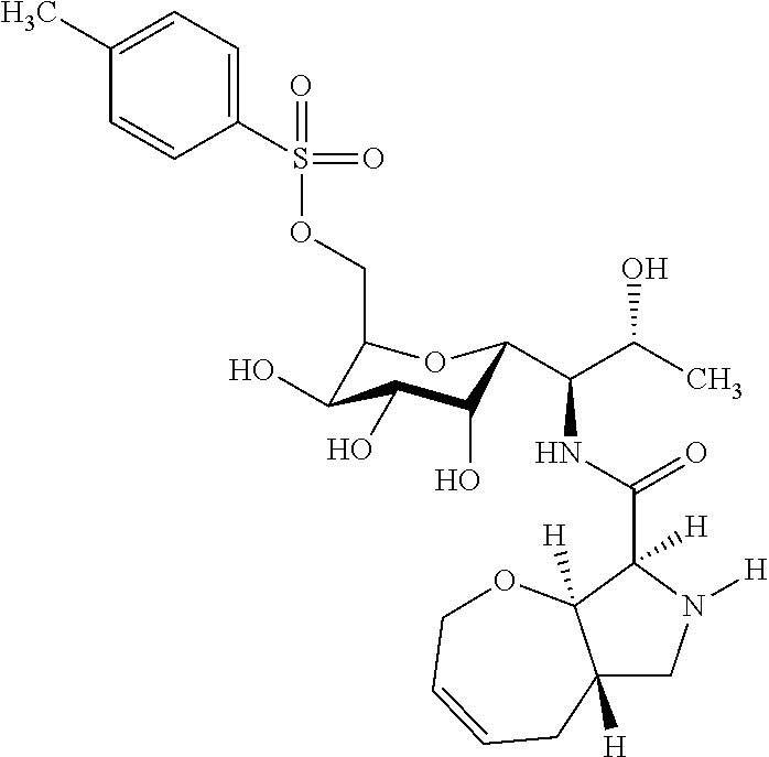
C12([H])CN([H])C(C(NC(C(C)O)C3C(O)C(O)C(O)C(COS(=O)(=O)C4=CC=C(C)C=C4)O3)=O)([H])C1([H])OCC=CC2
